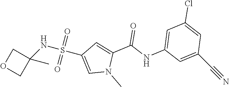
C1(NS(=O)(=O)C2=CN(C)C(C(NC3=CC(Cl)=CC(C#N)=C3)=O)=C2)(C)COC1
